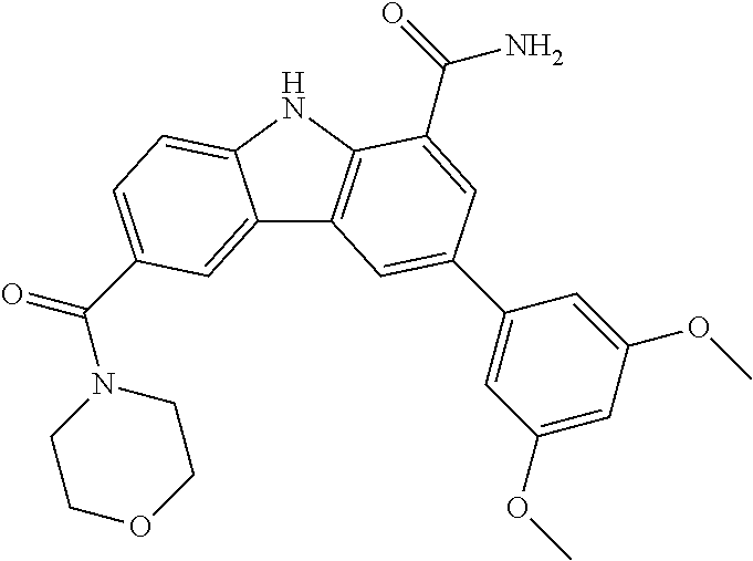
C12=CC(C(=O)N3CCOCC3)=CC=C1NC1=C2C=C(C2=CC(OC)=CC(OC)=C2)C=C1C(N)=O
